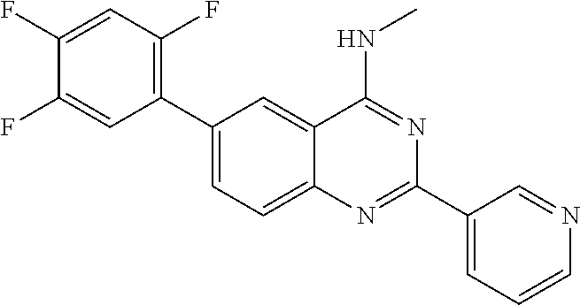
C1(C2=C(F)C=C(F)C(F)=C2)=CC=C2C(=C1)C(NC)=NC(C1=CC=CN=C1)=N2
